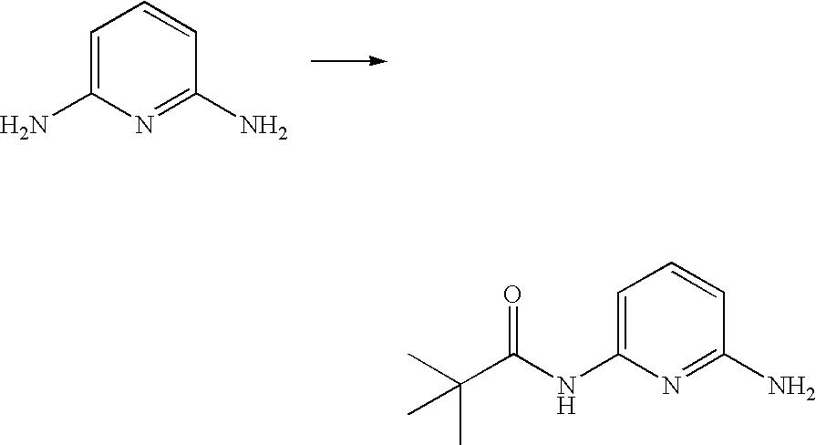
C1=C(N)N=C(N)C=C1.C1=C(NC(C(C)(C)C)=O)N=C(N)C=C1
